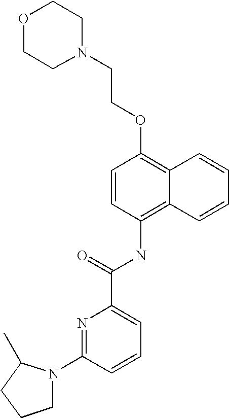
O1CCN(CCOC2=C3C(=C(NC(C4=CC=CC(N5CCCC5C)=N4)=O)C=C2)C=CC=C3)CC1
